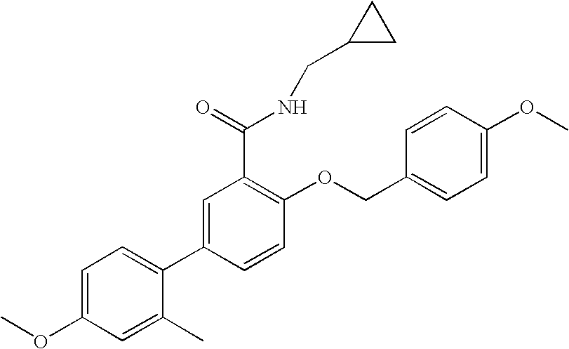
C1=C(OC)C=C(C)C(C2=CC(C(NCC3CC3)=O)=C(OCC3=CC=C(OC)C=C3)C=C2)=C1
